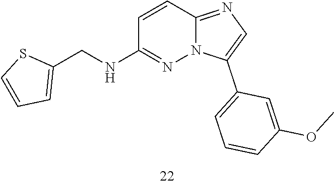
C(C1=CC=CS1)NC1=NN2C(=NC=C2C2=CC=CC(OC)=C2)C=C1
